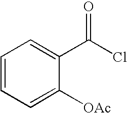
C1=CC=C([OAc])C(C(Cl)=O)=C1
